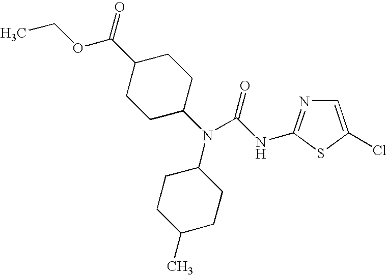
N(C1CCC(C(OCC)=O)CC1)(C1CCC(C)CC1)C(=O)NC1=NC=C(Cl)S1
